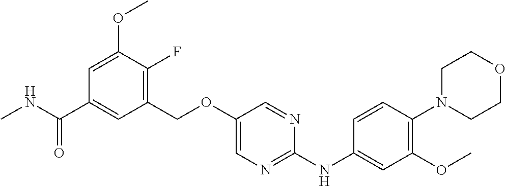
C1(COC2=CN=C(NC3=CC(OC)=C(N4CCOCC4)C=C3)N=C2)=C(F)C(OC)=CC(C(NC)=O)=C1
